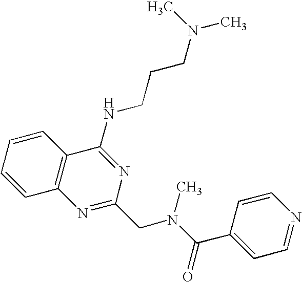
C1=CC=CC2=C1N=C(CN(C(=O)C1=CC=NC=C1)C)N=C2NCCCN(C)C
